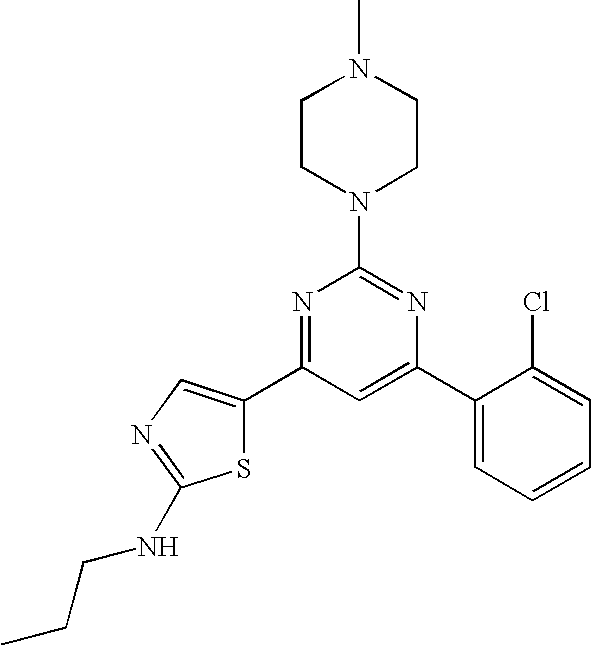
C1(C2=CC(C3=CN=C(NCCC)S3)=NC(N3CCN(C)CC3)=N2)=CC=CC=C1Cl
